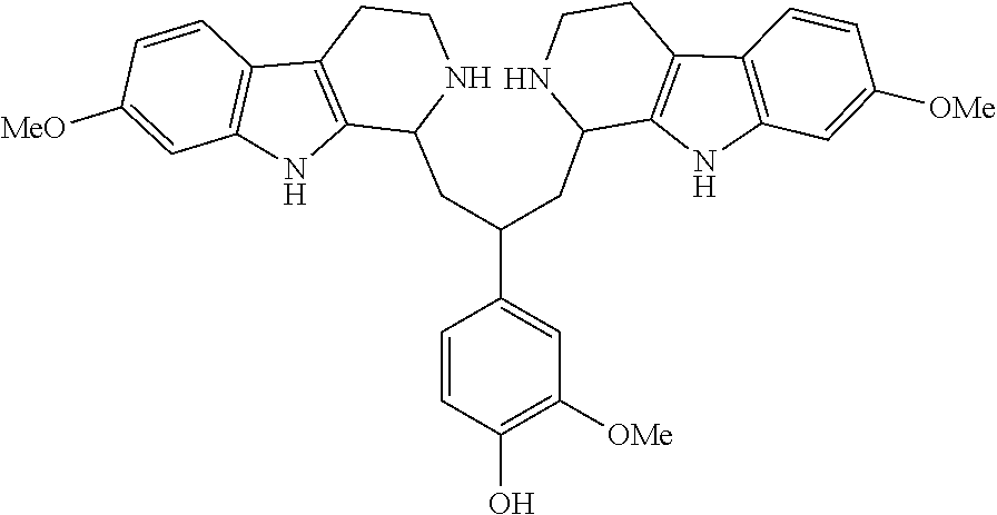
C1(C(CC2C3=C(C4=C(N3)C=C([MeO])C=C4)CCN2)CC2C3=C(C4=C(N3)C=C([OMe])C=C4)CCN2)=CC([OMe])=C(O)C=C1
